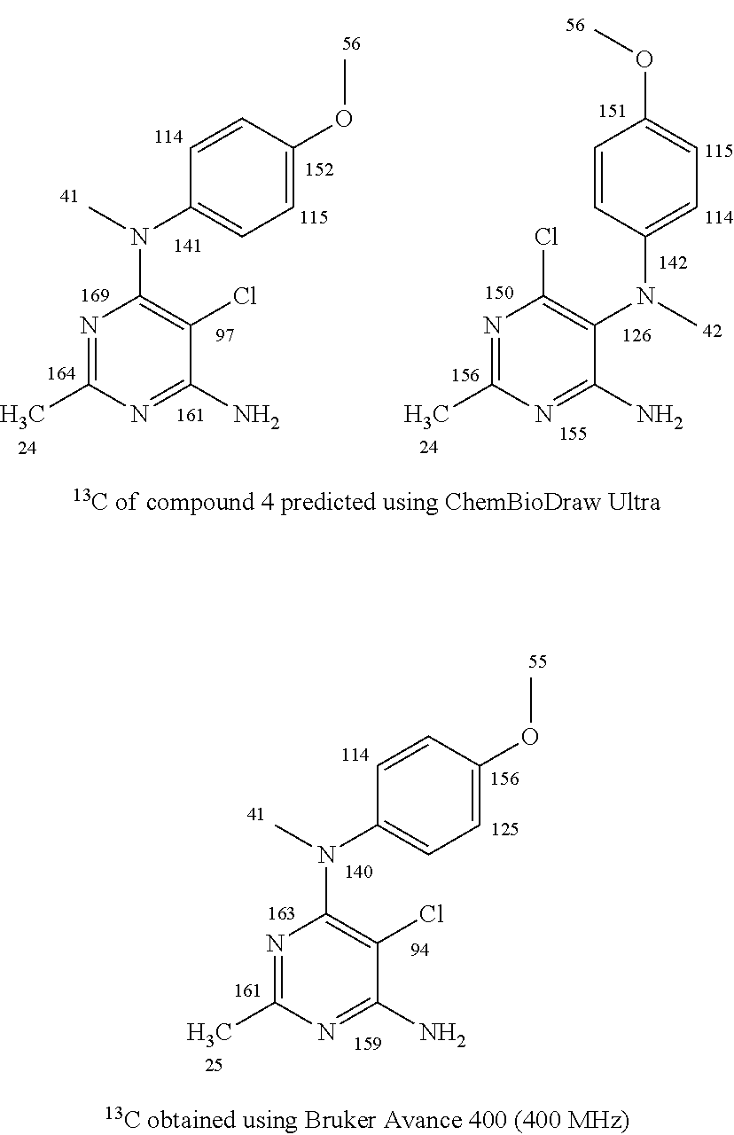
C1(Cl)=C(N(C)C2=CC=C(OC)C=C2)C(N)=NC(C)=N1.C1=C(OC)C=CC(N(C)C2=C(Cl)C(N)=NC(C)=N2)=C1.C1=C(OC)C=CC(N(C)C2=C(Cl)C(N)=NC(C)=N2)=C1
